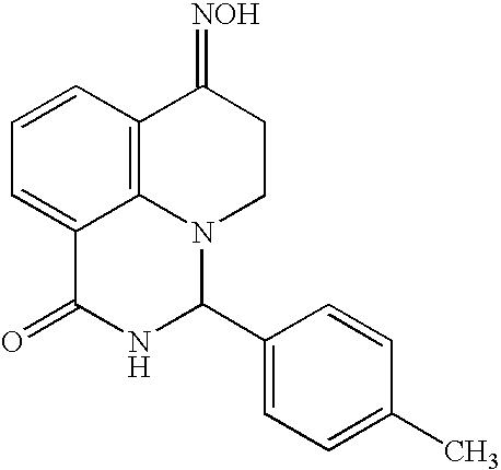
C1=CC2=C3C(=C1)C(=O)NC(C1=CC=C(C)C=C1)N3CCC2=[NOH]
